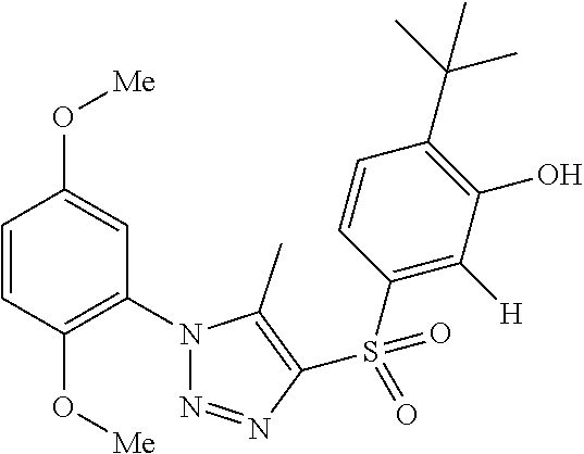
C1=CC(O[Me])=C(N2N=NC(S(C3=C([H])C(O)=C(C(C)(C)C)C=C3)(=O)=O)=C2C)C=C1O[Me]
